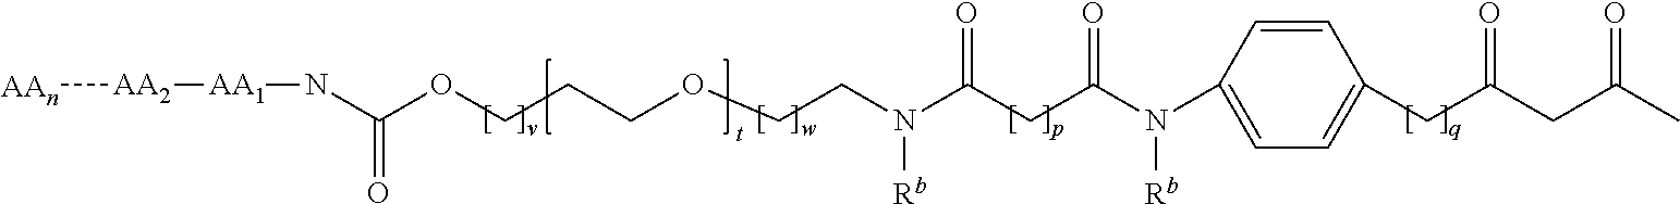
C(OCCCOCCN(C(CC(N(C1=CC=C(CC(CC(C)=O)=O)C=C1)[Rb])=O)=O)[Rb])(=O)N[AA1][AA2][AAn]
